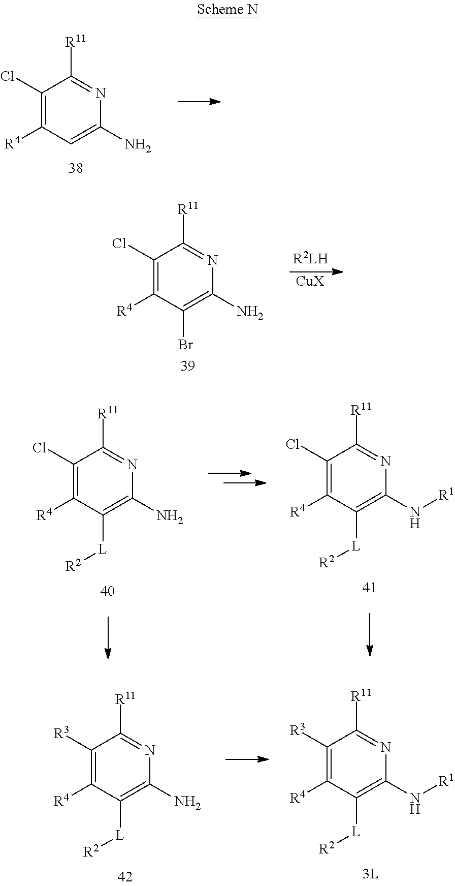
C1(Cl)=C([R4])C=C(N)N=C1[R11].C1(Cl)=C([R4])C(Br)=C(N)N=C1[R11].[CuX].C1(Cl)=C([R4])C([L][R2])=C(N)N=C1[R11].C1(Cl)=C([R4])C([L][R2])=C(N[R1])N=C1[R11].C1([R3])=C([R4])C([L][R2])=C(N)N=C1[R11].C1([R3])=C([R4])C([L][R2])=C(N[R1])N=C1[R11]
